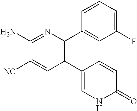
C1(C2=CNC(=O)C=C2)=C(C2=CC(F)=CC=C2)N=C(N)C([NC])=C1
